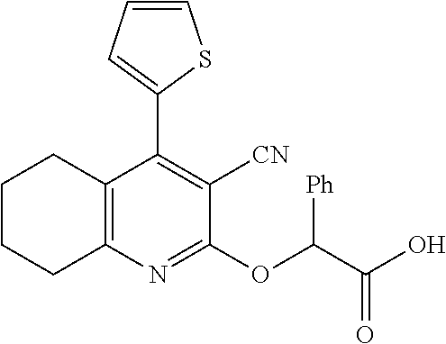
C1C2=C(C(C3=CC=CS3)=C([CN])C(OC([Ph])C(O)=O)=N2)CCC1
